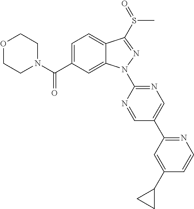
C12=CC=C(C(N3CCOCC3)=O)C=C1N(C1=NC=C(C3=NC=CC(C4CC4)=C3)C=N1)N=C2S(=O)C
